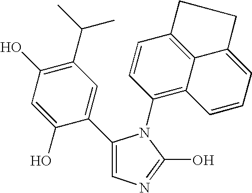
C1(C2=CC(C(C)C)=C(O)C=C2O)=CN=C(O)N1C1=C2C3=C(C=C1)CCC3=CC=C2
